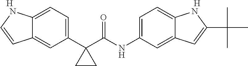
C12=CC=C(C3(C(NC4=CC=C5C(=C4)C=C(C(C)(C)C)N5)=O)CC3)C=C1C=CN2.[H].[H]
